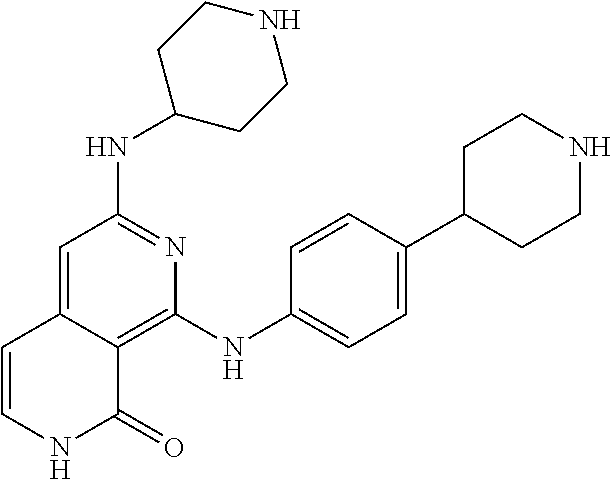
C1(NC2CCNCC2)=NC(NC2=CC=C(C3CCNCC3)C=C2)=C2C(=C1)C=CNC2=O
